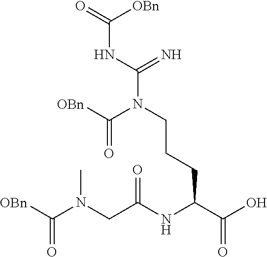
[OBn]C(N(CC(NC(C(O)=O)CCCN(C(=N)NC([OBn])=O)C([OBn])=O)=O)C)=O
